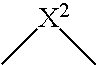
C[X2]C
